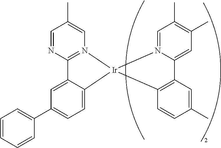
C12=N(C=C(C)C=N1)[Ir]1(C3=CC=C(C4=CC=CC=C4)C=C23)C2=C(C3=CC(C)=C(C)C=N31)C=C(C)C=C2
